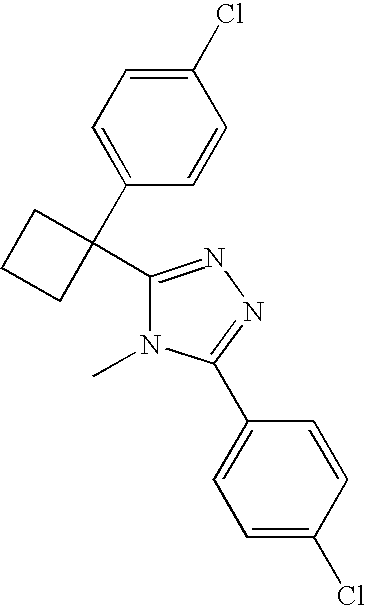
C1(Cl)=CC=C(C2(C3=NN=C(C4=CC=C(Cl)C=C4)N3C)CCC2)C=C1
